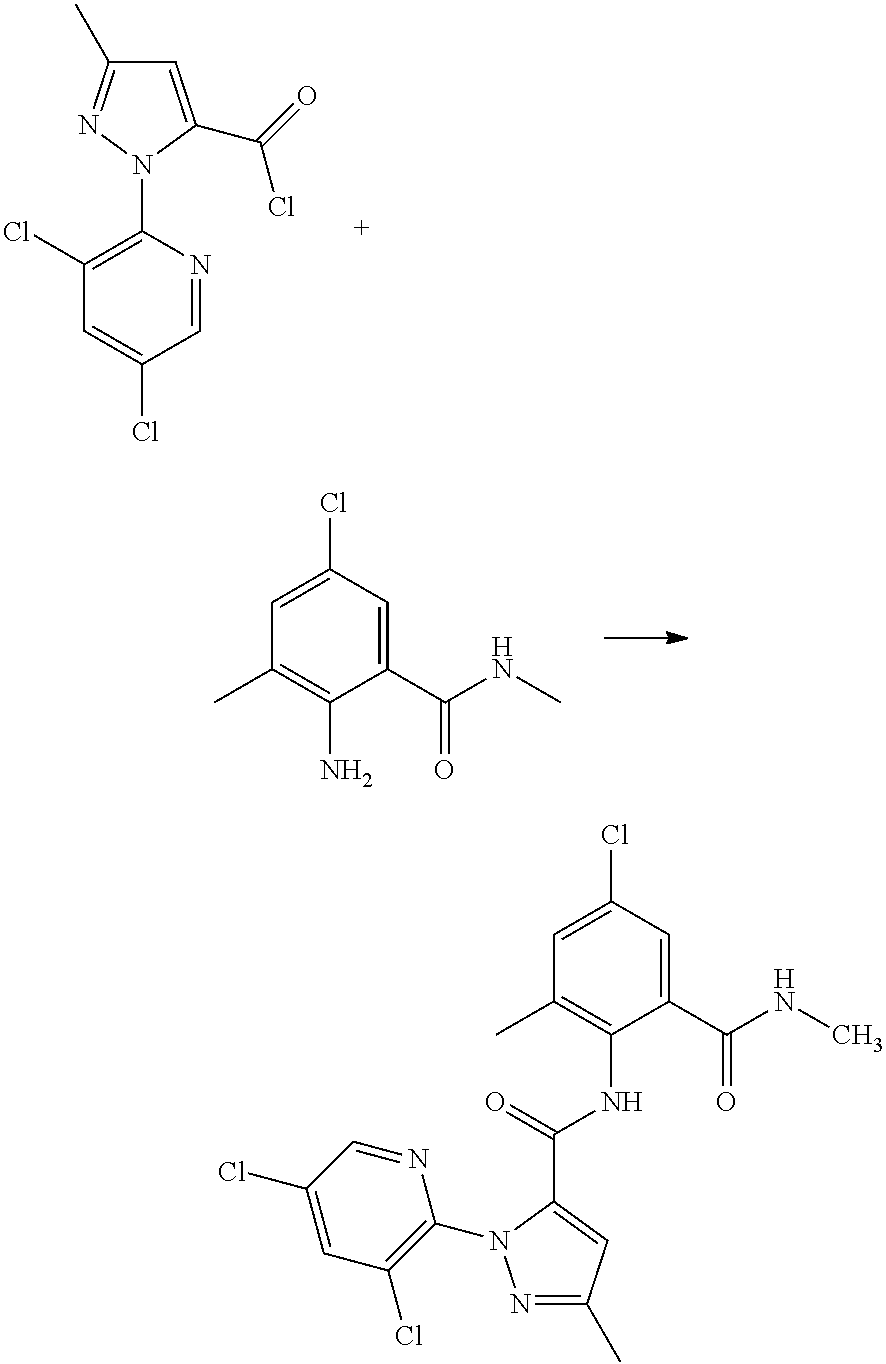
C1(Cl)=C(N2C(C(Cl)=O)=CC(C)=N2)N=CC(Cl)=C1.C1=C(Cl)C=C(C(NC)=O)C(N)=C1C.N1=C(C)C=C(C(=O)NC2=C(C)C=C(Cl)C=C2C(=O)NC)N1C1=C(Cl)C=C(Cl)C=N1
